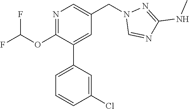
N1=C(OC(F)F)C(C2=CC=CC(Cl)=C2)=CC(CN2C=NC(NC)=N2)=C1
